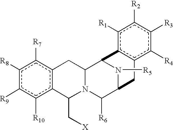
c1([R9])c([R10])c2c(c([R7])c1[R8])CC1N(C2C[X])C([R6])C2Cc3c(c([R1])c([R2])c([R3])c3[R4])C1N2[R5]
